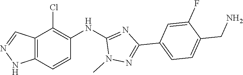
N1(C)N=C(C2=CC=C(CN)C(F)=C2)N=C1NC1=C(Cl)C2=C(NN=C2)C=C1
